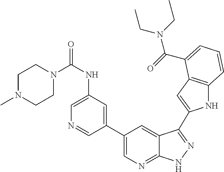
C1(C2=CN=C3C(=C2)C(C2=CC4=C(N2)C=CC=C4C(=O)N(CC)CC)=NN3)=CC(NC(N2CCN(C)CC2)=O)=CN=C1
